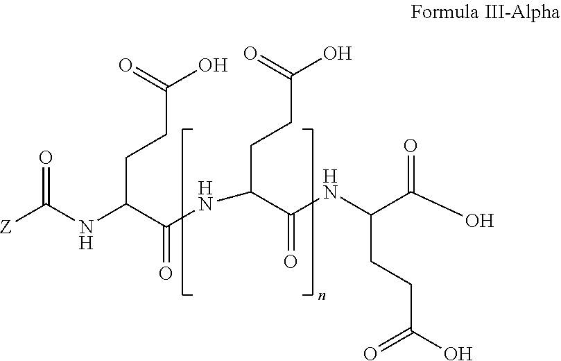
O=C(NC(C(NC(CCC(O)=O)C(NC(C(O)=O)CCC(O)=O)=O)=O)CCC(O)=O)[Z]
